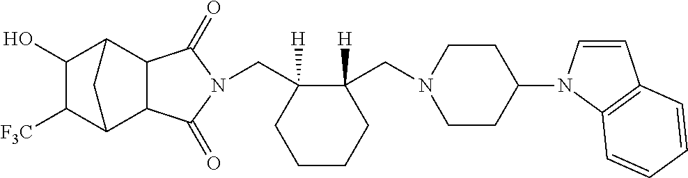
C(C1([H])C(CN2CCC(N3C=CC4=C3C=CC=C4)CC2)([H])CCCC1)N1C(=O)C2C3C([F3C])C(O)C(C2C1=O)C3
